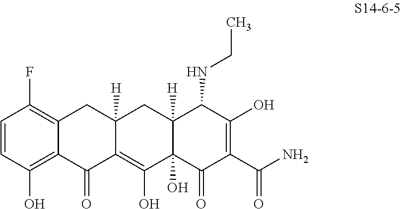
C1=CC(F)=C2CC3([H])CC4([H])C(NCC)C(O)=C(C(N)=O)C(=O)C4(O)C(O)=C3C(=O)C2=C1O
